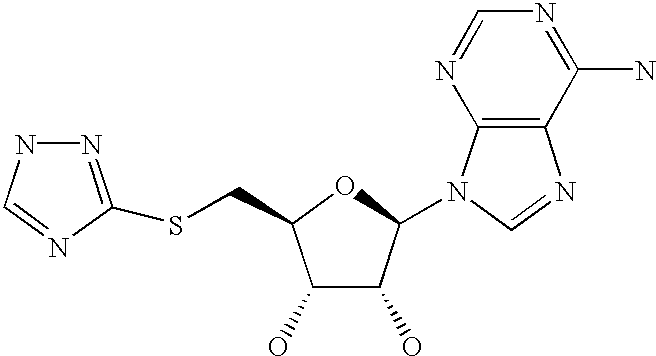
C1(O)C(O)C(N2C3=C(N=C2)C(N)=NC=N3)OC1CSC1=NNC=N1
